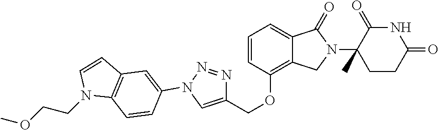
C1=CC(N2N=NC(COC3=C4C(=CC=C3)C(=O)N(C3(C)C(=O)NC(=O)CC3)C4)=C2)=CC2=C1N(CCOC)C=C2
